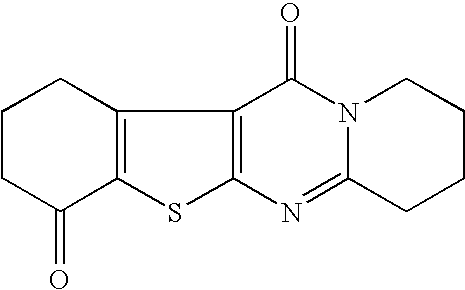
C12=C(C3=C(S1)N=C1N(C3=O)CCCC1)CCCC2=O
